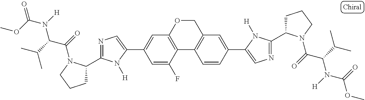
C12=C(OCC3=C1C=CC(C1=CN=C(C4CCCN4C(=O)C(C(C)C)N([H])C(=O)OC)N1[H])=C3)C=C(C1=CN=C(C3CCCN3C(=O)C(C(C)C)N([H])C(OC)=O)N1[H])C=C2F
